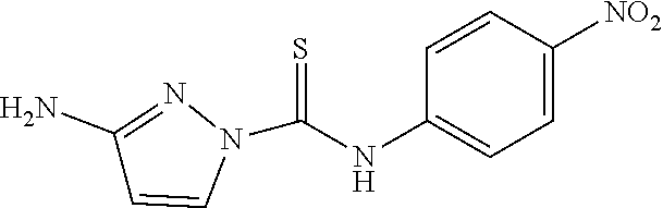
C1(NC(N2N=C(N)C=C2)=S)=CC=C([NO2])C=C1
